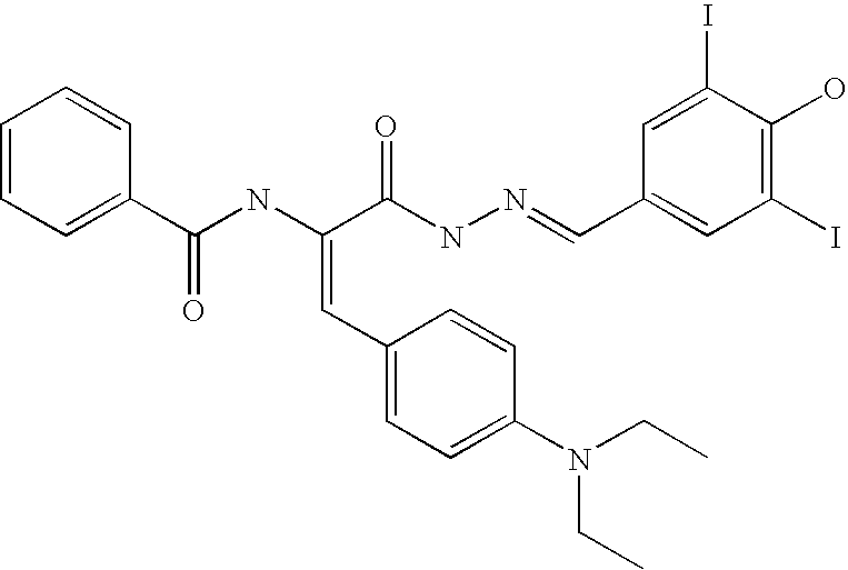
C1=CC=C(C(NC(C(NN=CC2=CC(I)=C(O)C(I)=C2)=O)=CC2=CC=C(N(CC)CC)C=C2)=O)C=C1
